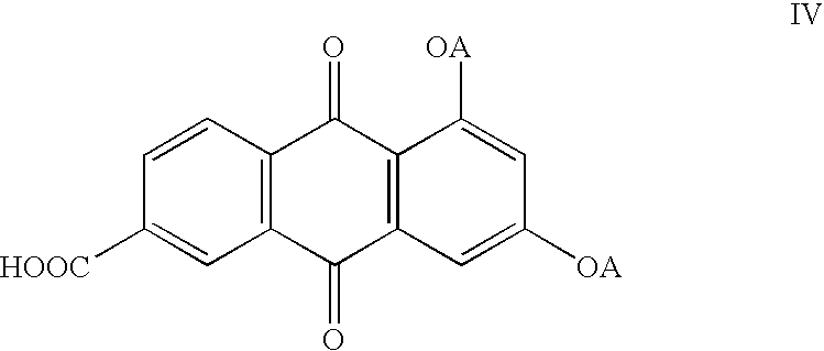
C12=C(C(=O)C3=C(C1=O)C([OA])=CC([OA])=C3)C=C([HOOC])C=C2
